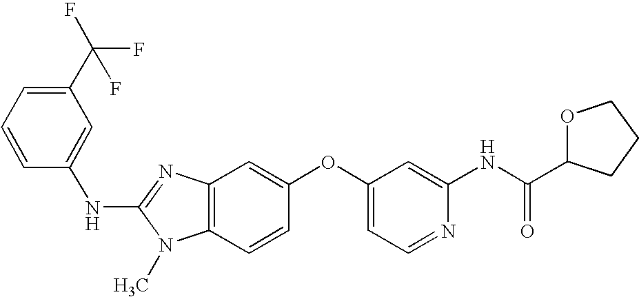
N(C1=NC2=C(N1C)C=CC(OC1=CC=NC(NC(C3OCCC3)=O)=C1)=C2)C1=CC(C(F)(F)F)=CC=C1
